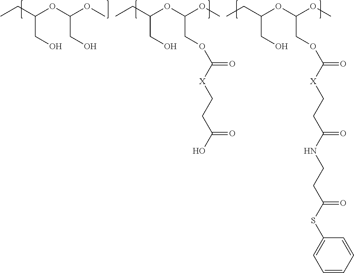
CCC(OC(OC)CO)CO.CCC(OC(OC)COC(=O)[X]CCC(O)=O)CO.CCC(OC(OC)COC(=O)[X]CCC(NCCC(SC1=CC=CC=C1)=O)=O)CO
